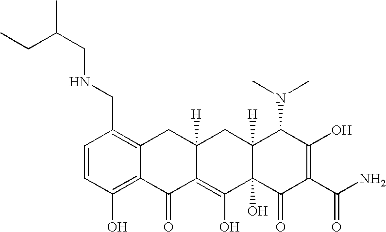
C1=CC(CNCC(C)CC)=C2C(=C1O)C(=O)C1=C(O)C3(O)C([H])(CC1([H])C2)C(N(C)C)C(O)=C(C(N)=O)C3=O
